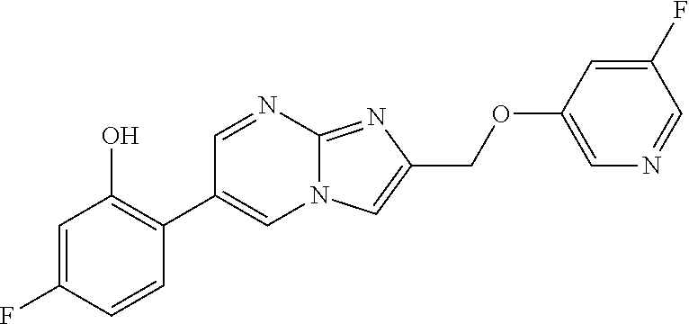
C1(O)=C(C2=CN3C(=NC(COC4=CN=CC(F)=C4)=C3)N=C2)C=CC(F)=C1
